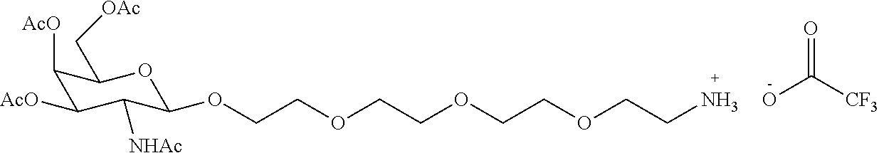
C1([AcO])C([AcO])C([NHAc])C(OCCOCCOCCOCCN)OC1C[OAc].OC([CF3])=O
